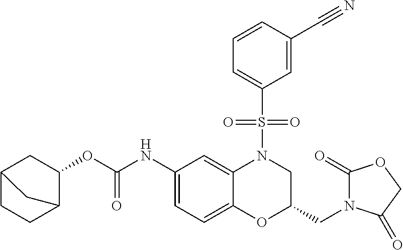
C1(NC(OC2CC3CCC2C3)=O)=CC=C2C(=C1)N(S(C1=CC=CC(C#N)=C1)(=O)=O)CC(CN1C(=O)OCC1=O)O2
